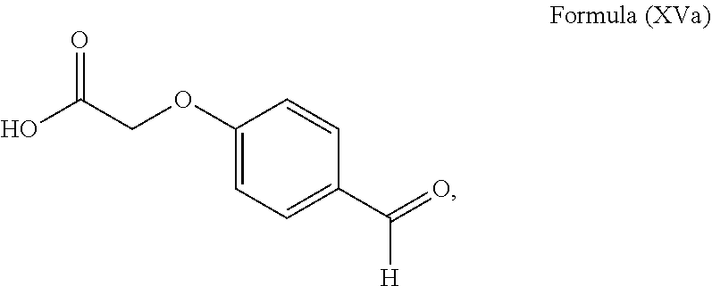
C1(OCC(O)=O)=CC=C(C(=O)[H])C=C1
